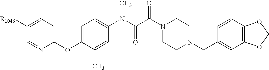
C1([R1046])=CC=C(OC2=CC=C(N(C)C(=O)C(=O)N3CCN(CC4=CC5=C(C=C4)OCO5)CC3)C=C2C)N=C1
